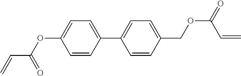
C1=CC(C2=CC=C(COC(=O)C=C)C=C2)=CC=C1OC(=O)C=C
